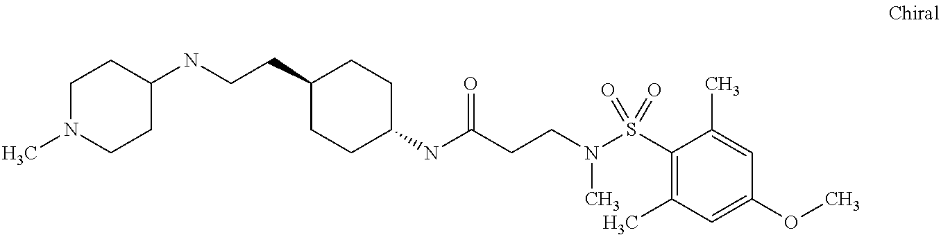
N(C(CCN(S(C1=C(C)C=C(OC)C=C1C)(=O)=O)C)=O)C1CCC(CCNC2CCN(C)CC2)CC1
